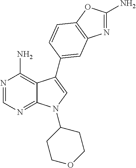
N1=CN=C2C(=C1N)C(C1=CC3=C(OC(N)=N3)C=C1)=CN2C1CCOCC1
